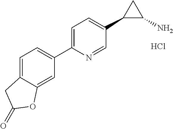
Cl.C1=C2C(=CC(C3=CC=C(C4C(N)C4)C=N3)=C1)OC(=O)C2
